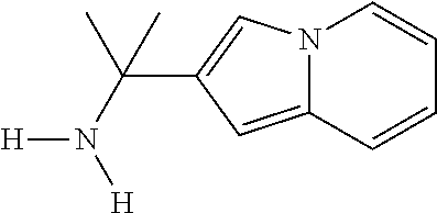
N12C(=CC(C(N([H])[H])(C)C)=C1)C=CC=C2
